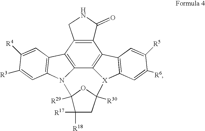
C1([R17])([R18])CC2([R30])OC1([R29])N1C3=C(C4=C1C=C([R3])C([R4])=C4)C1=C(C4=C3[X]2C2=C4C=C([R5])C([R6])=C2)C(=O)NC1
